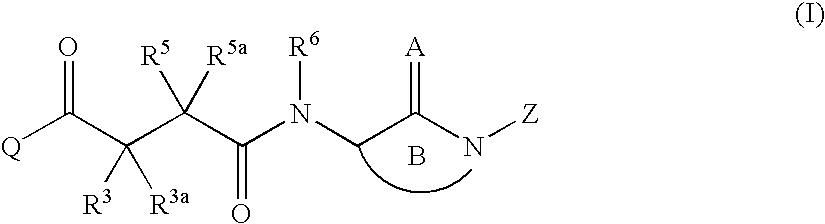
[Q]C(C(C(C(N(CC(N[Z])=[A])[R6])=O)([R5])[R5a])([R3])[R3a])=O.B
